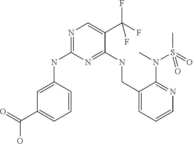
C1=CC=C(C(O)=O)C=C1NC1=NC=C(C(F)(F)F)C(NCC2=CC=CN=C2N(C)S(C)(=O)=O)=N1
